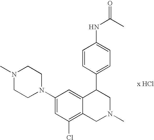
C1(Cl)=C2C(=CC(N3CCN(C)CC3)=C1)C(C1=CC=C(NC(C)=O)C=C1)CN(C)C2
